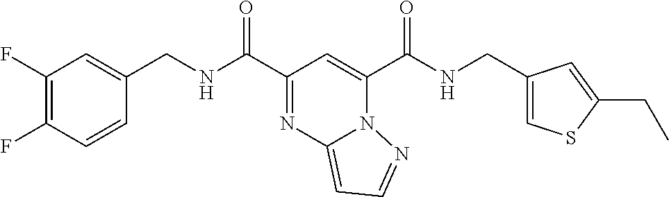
C1=CC(F)=C(F)C=C1CNC(C1=NC2=CC=NN2C(C(NCC2=CSC(CC)=C2)=O)=C1)=O
